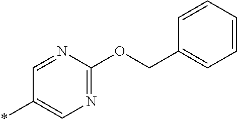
C1=NC(OCC2=CC=CC=C2)=NC=C1*
